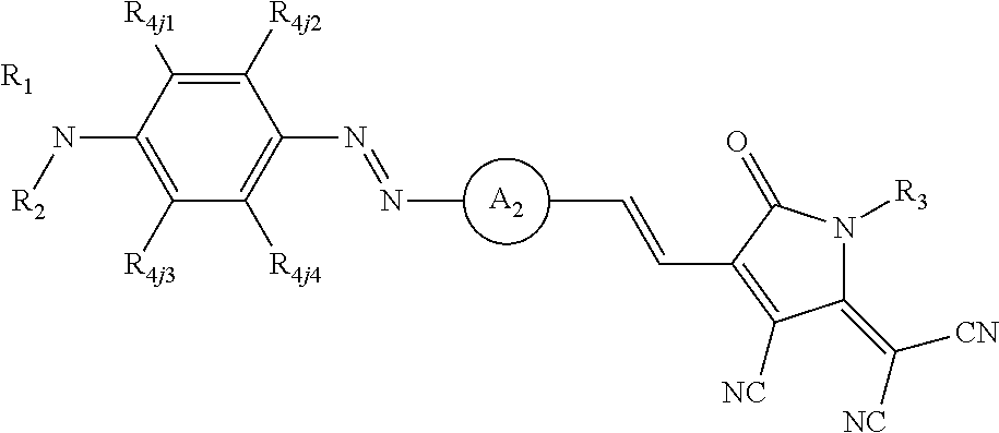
C1(N[R2])=C([R4j3])C([R4j4])=C(N=NC)C([R4j2])=C1[R4j1].[A2].CC=CC1=C([NC])C(=C([NC])[CN])N([R3])C1=O.[R1]
